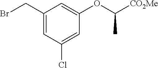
C1(CBr)=CC(Cl)=CC(OC([CO2Me])C)=C1
